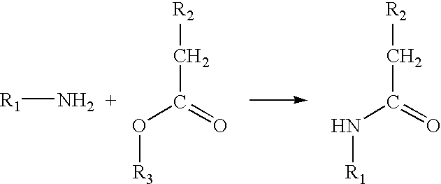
[R1]N.[R2]CC(O[R3])=O.[R2]CC(N[R1])=O
